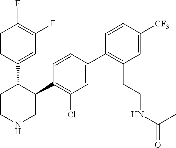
C1(C2=C(Cl)C=C(C3=C(CCNC(C)=O)C=C([CF3])C=C3)C=C2)C(C2=CC(F)=C(F)C=C2)CCNC1
